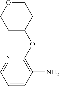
C1=CC(N)=C(OC2CCOCC2)N=C1
